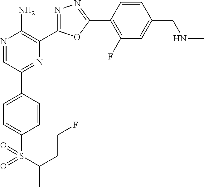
N1=CC(C2=CC=C(S(C(C)CCF)(=O)=O)C=C2)=NC(C2=NN=C(C3=C(F)C=C(CNC)C=C3)O2)=C1N
